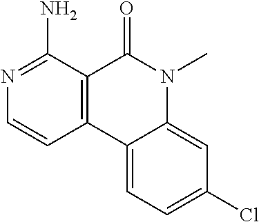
C12=C(C(=O)N(C)C3=CC(Cl)=CC=C13)C(N)=NC=C2
